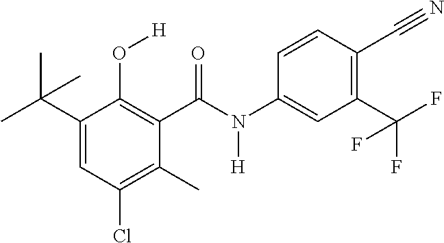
C1(C(C)(C)C)=CC(Cl)=C(C)C(C(N(C2=CC(C(F)(F)F)=C(C#N)C=C2)[H])=O)=C1O[H]
